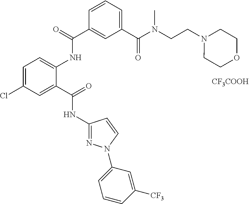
C1=C(Cl)C=C(C(=O)NC2=NN(C3=CC=CC([CF3])=C3)C=C2)C(NC(C2=CC(C(N(CCN3CCOCC3)C)=O)=CC=C2)=O)=C1.[CF3COOH]
